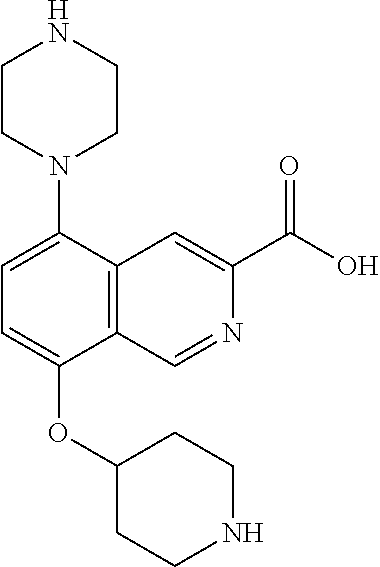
C1=C(N2CCNCC2)C2=C(C(OC3CCNCC3)=C1)C=NC(C(O)=O)=C2
